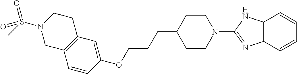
C1=CC(OCCCC2CCN(C3=NC4=C(N3)C=CC=C4)CC2)=CC2=C1CN(S(C)(=O)=O)CC2
